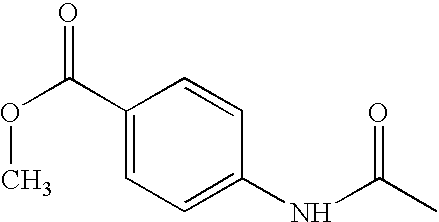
C1(C(OC)=O)=CC=C(NC(C)=O)C=C1
